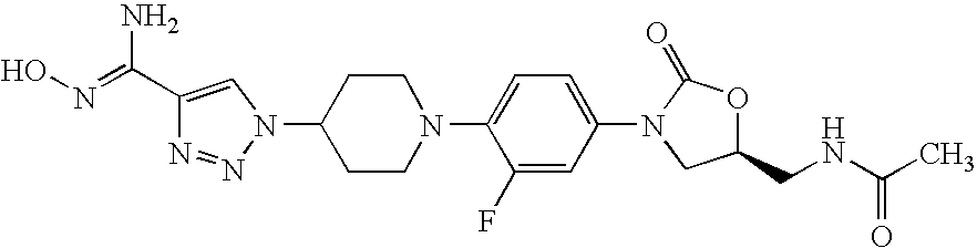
C1(N2N=NC(C(N)=NO)=C2)CCN(C2=CC=C(N3C(=O)OC(CNC(C)=O)C3)C=C2F)CC1
